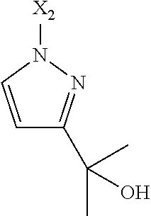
C1=CN([X2])N=C1C(C)(C)O
